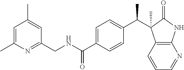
C1=C(C)N=C(CNC(C2=CC=C(C(C3(C)C4=C(NC3=O)N=CC=C4)C)C=C2)=O)C=C1C
